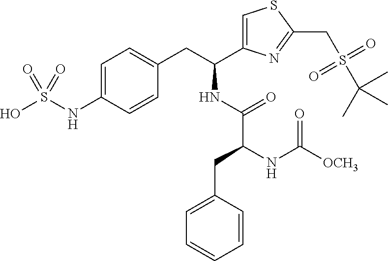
C1=C(NS(O)(=O)=O)C=CC(CC(C2=CSC(CS(C(C)(C)C)(=O)=O)=N2)NC(=O)C(CC2=CC=CC=C2)NC([OCH3])=O)=C1
